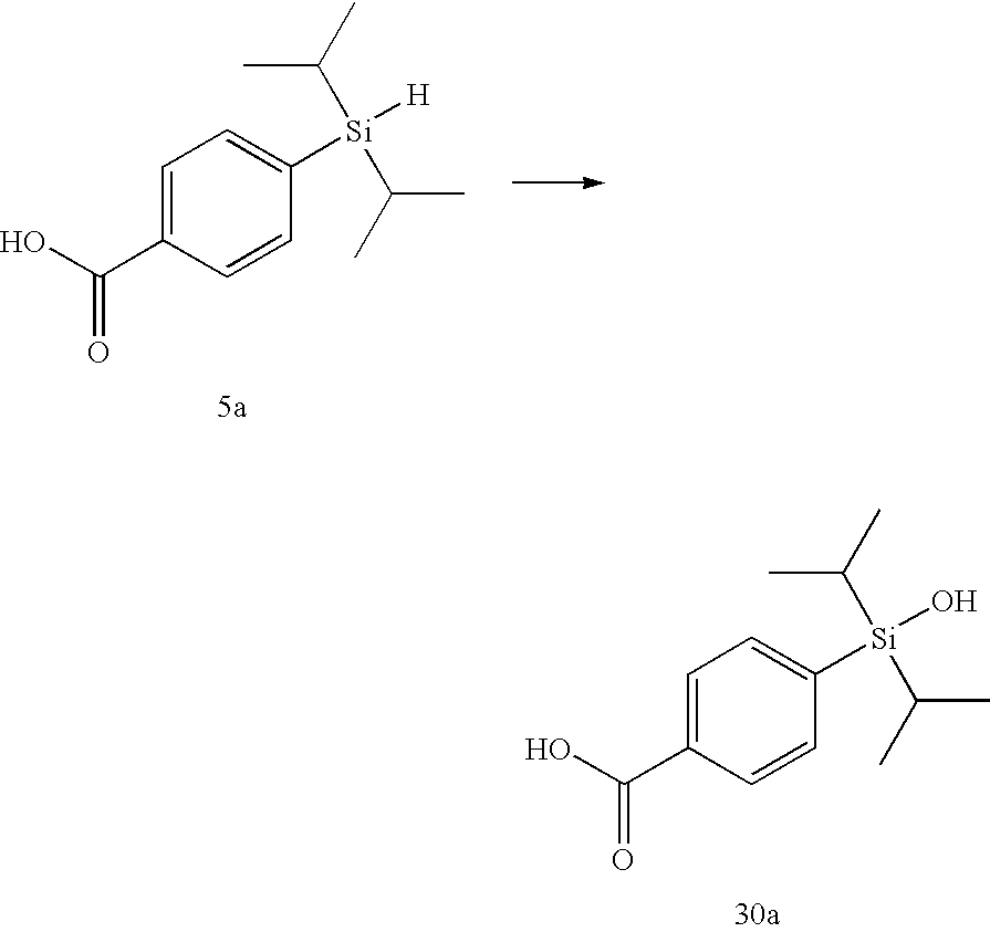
C1=C(C(O)=O)C=CC([Si](O)(C(C)C)C(C)C)=C1.C1=C(C(O)=O)C=CC([Si]([H])(C(C)C)C(C)C)=C1
